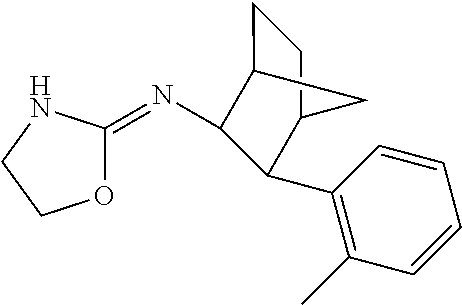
C1C2C(N=C3OCCN3)C(C3=C(C)C=CC=C3)C(C1)C2
